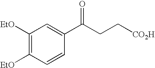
C1([EtO])=C([EtO])C=CC(C(CC[CO2H])=O)=C1
